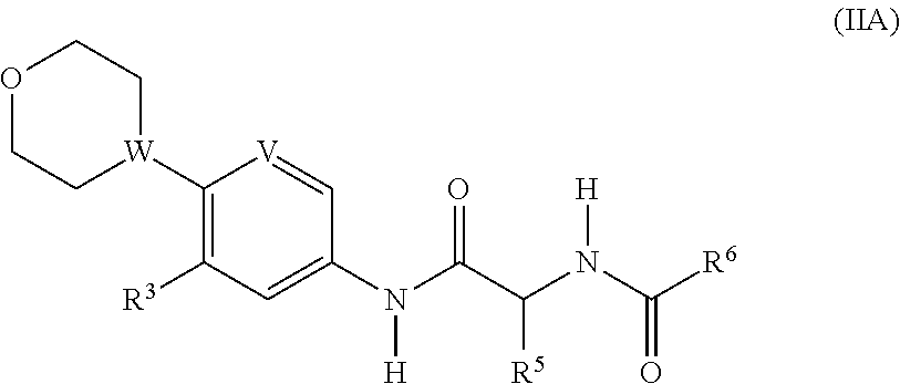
O1CC[W](C2=C([R3])C=C(N([H])C(C([R5])N(C(=O)[R6])[H])=O)C=[V]2)CC1
